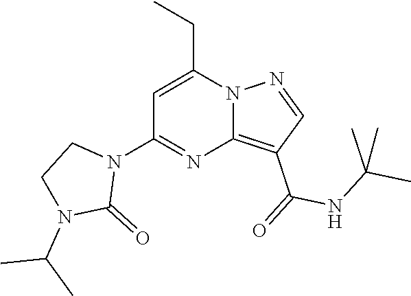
C12=C(C(=O)NC(C)(C)C)C=NN1C(CC)=CC(N1CCN(C(C)C)C1=O)=N2
